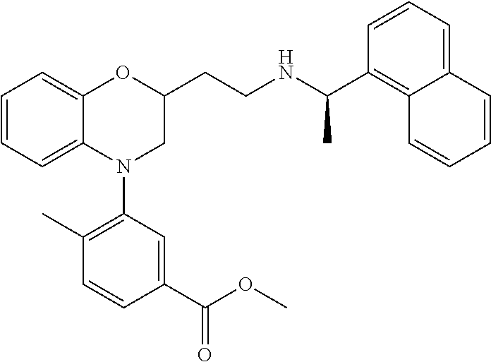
C1=CC=C2C(=C1)OC(CCNC(C1=C3C(=CC=C1)C=CC=C3)C)CN2C1=C(C)C=CC(C(OC)=O)=C1
